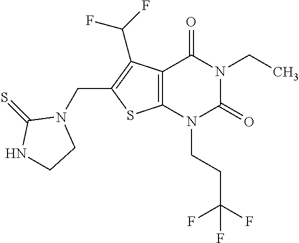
C12=C(N(CCC(F)(F)F)C(=O)N(CC)C1=O)SC(CN1C(=S)NCC1)=C2C(F)F
